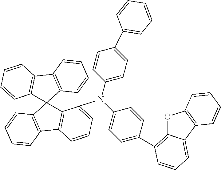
C1(N(C2=CC=C(C3=CC=CC=C3)C=C2)C2=CC=CC3=C2C2(C4=C3C=CC=C4)C3=C(C4=C2C=CC=C4)C=CC=C3)=CC=C(C2=C3OC4=C(C3=CC=C2)C=CC=C4)C=C1
